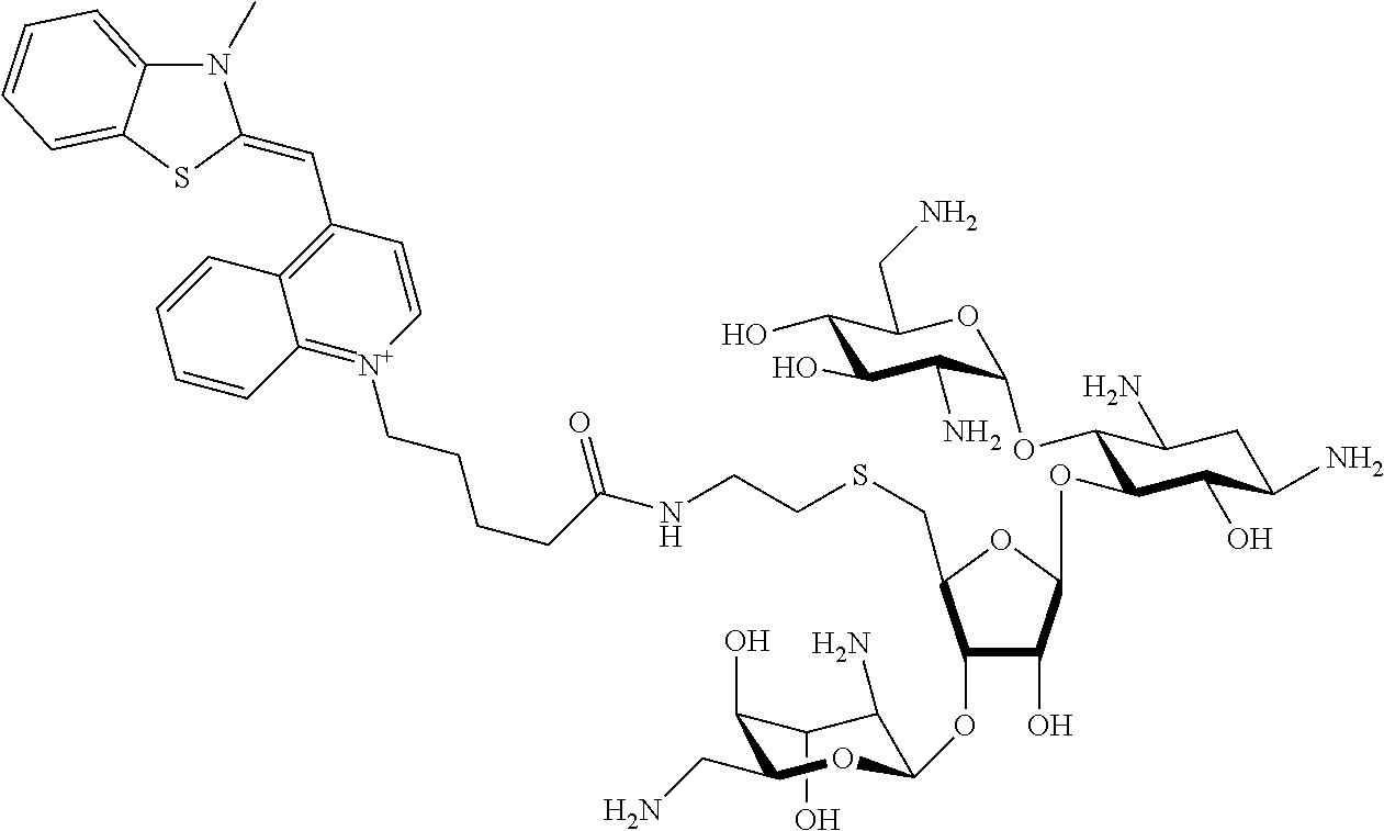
C1(O)C(O)C(CN)OC(OC2C(O)C(OC3C(OC4C(N)C(O)C(O)C(CN)O4)C(N)CC(N)C3O)OC2CSCCNC(CCCC[N+]2=C3C(=C(C=C4N(C)C5=CC=CC=C5S4)C=C2)C=CC=C3)=O)C1N
